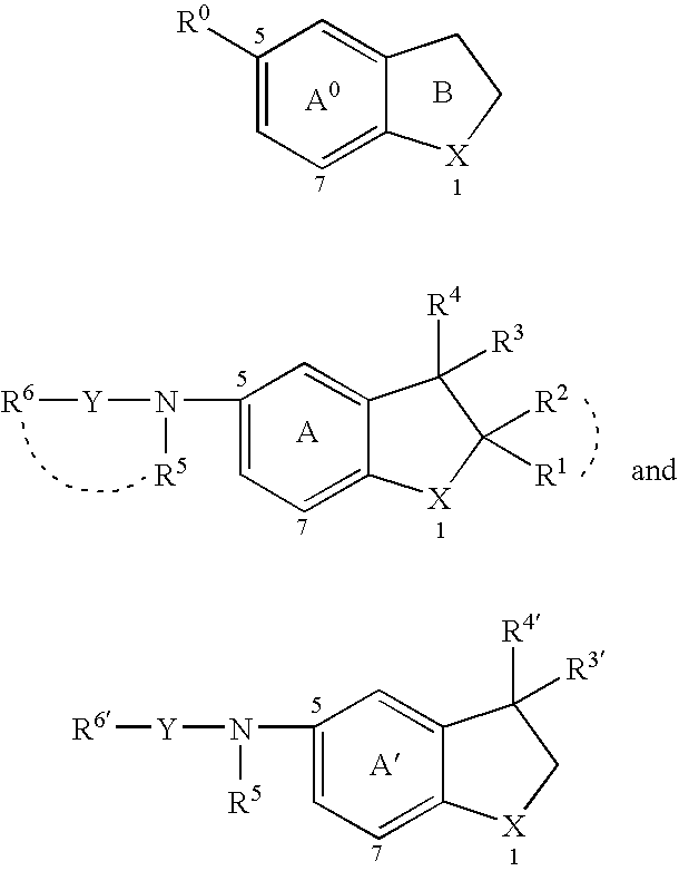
C1([R0])=CC=C2C(=C1)CC[X]2.B.C1(N([Y][R6])[R5])=CC=C2C(=C1)C([R4])([R3])C[X]2.C1(N([Y][R6])[R5])=CC=C2C(=C1)C([R4])([R3])C([R2])([R1])[X]2
